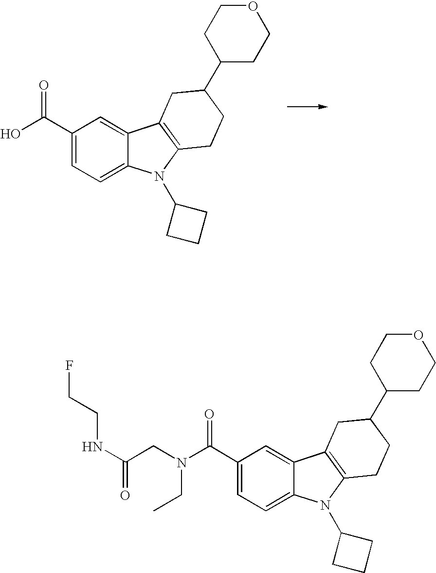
C1(C(N(CC(NCCF)=O)CC)=O)=CC=C2C(=C1)C1=C(N2C2CCC2)CCC(C2CCOCC2)C1.C1(C(O)=O)=CC=C2C(=C1)C1=C(N2C2CCC2)CCC(C2CCOCC2)C1
